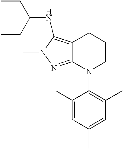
C12=C(NC(CC)CC)N(C)N=C1N(C1=C(C)C=C(C)C=C1C)CCC2
